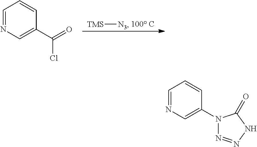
C1=C(C(=O)Cl)C=CC=N1.[TMS][N3].C1(N2N=NNC2=O)=CN=CC=C1
